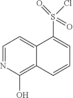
C1=NC(O)=C2C(=C1)C(S(=O)(=O)Cl)=CC=C2
